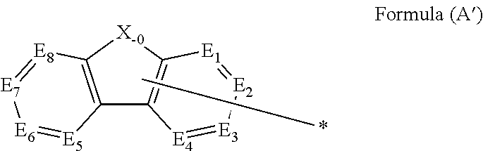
C12=C([X-0]C3=C1[E4]=[E3][E2]=[E1]3)[E8]=[E7][E6]=[E5]2.CCCC*
